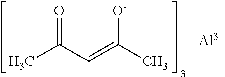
CC(C=C(C)[O-])=O.[Al]
